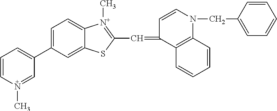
C1(C2=CC=CN(C)=C2)=CC=C2C(=C1)SC(C=C1C=CN(CC3=CC=CC=C3)C3=C1C=CC=C3)=[N+]2C
